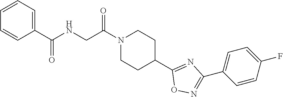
C1=CC=C(C(NCC(N2CCC(C3=NC(C4=CC=C(F)C=C4)=NO3)CC2)=O)=O)C=C1
